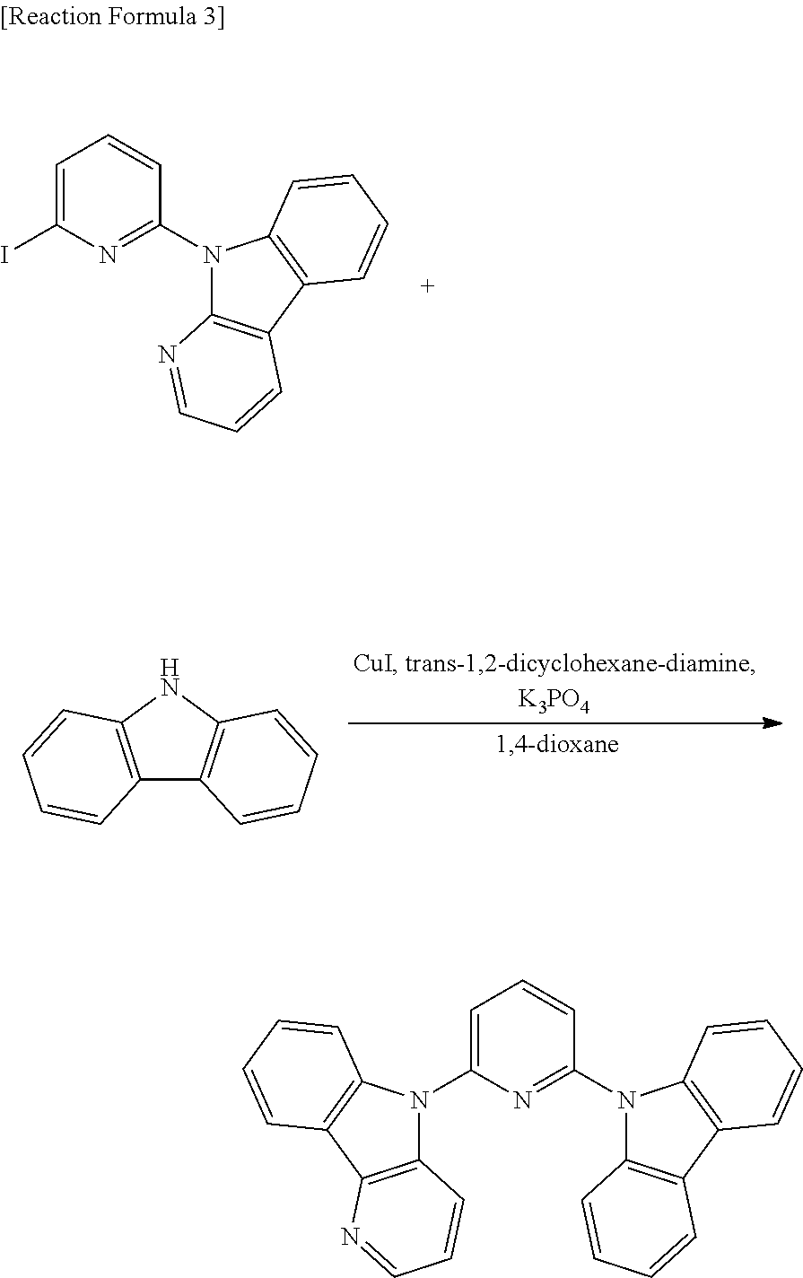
C1=CC=C(I)N=C1N1C2=C(C3=C1C=CC=C3)C=CC=N2.C12=C(NC3=C1C=CC=C3)C=CC=C2.C1=CC=C(N2C3=C(C4=C2C=CC=C4)N=CC=C3)N=C1N1C2=C(C3=C1C=CC=C3)C=CC=C2
